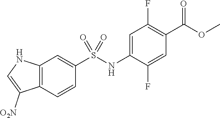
C1=CC2=C(C=C1S(NC1=CC(F)=C(C(OC)=O)C=C1F)(=O)=O)NC=C2[O2N]
